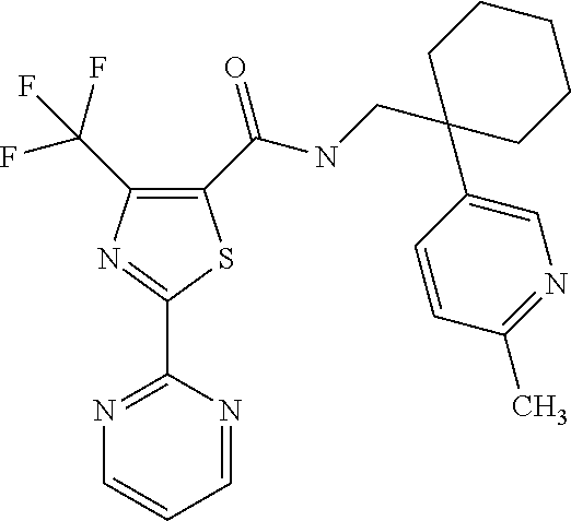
C1(C(NCC2(C3=CN=C(C)C=C3)CCCCC2)=O)=C(C(F)(F)F)N=C(C2=NC=CC=N2)S1
